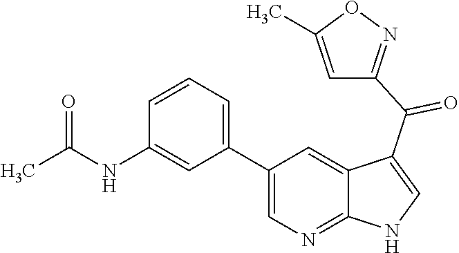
C1(C2=CC=CC(NC(C)=O)=C2)=CN=C2C(=C1)C(C(=O)C1=NOC(C)=C1)=CN2
